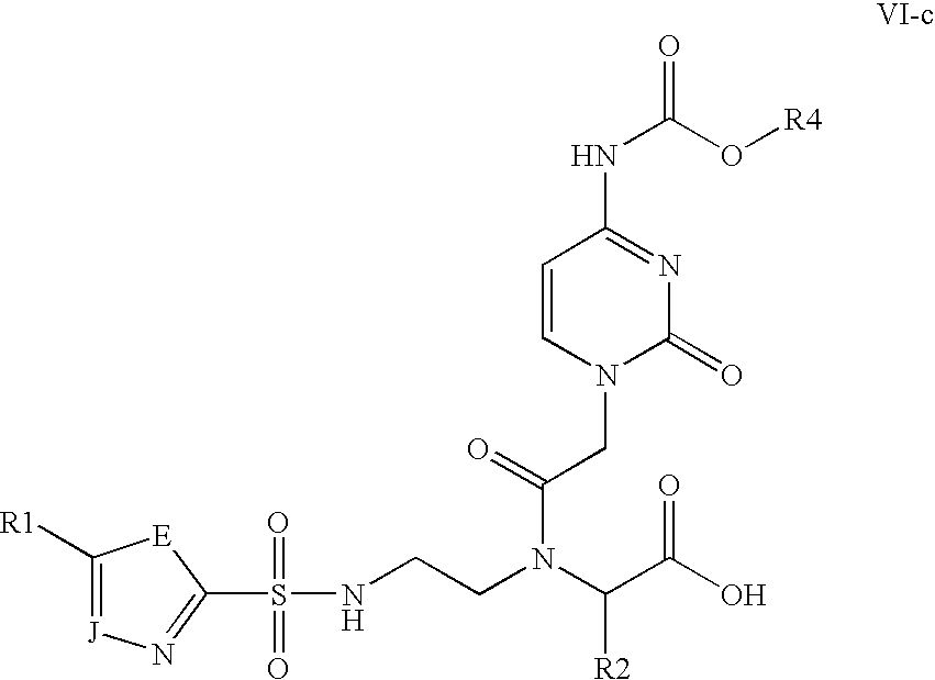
C1([R1])=[J]N=C(S(=O)(=O)NCCN(C(C(O)=O)[R2])C(=O)CN2C(=O)N=C(NC(O[R4])=O)C=C2)[E]1
